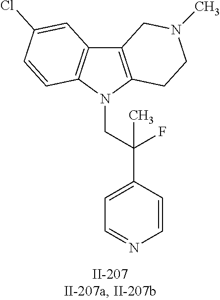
C12=C(N(CC(C3=CC=NC=C3)(F)C)C3=C1C=C(Cl)C=C3)CCN(C)C2
